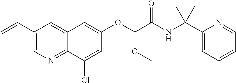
C1(C=C)=CN=C2C(=C1)C=C(OC(OC)C(NC(C1=CC=CC=N1)(C)C)=O)C=C2Cl
